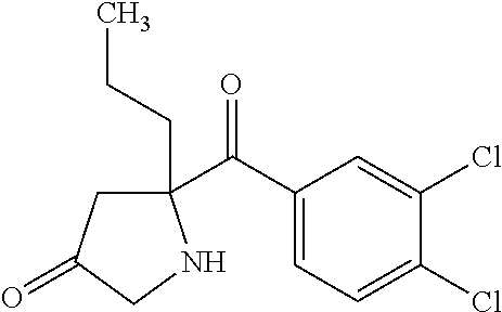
C1(C(C2=CC=C(Cl)C(Cl)=C2)=O)(CCC)CC(=O)CN1
